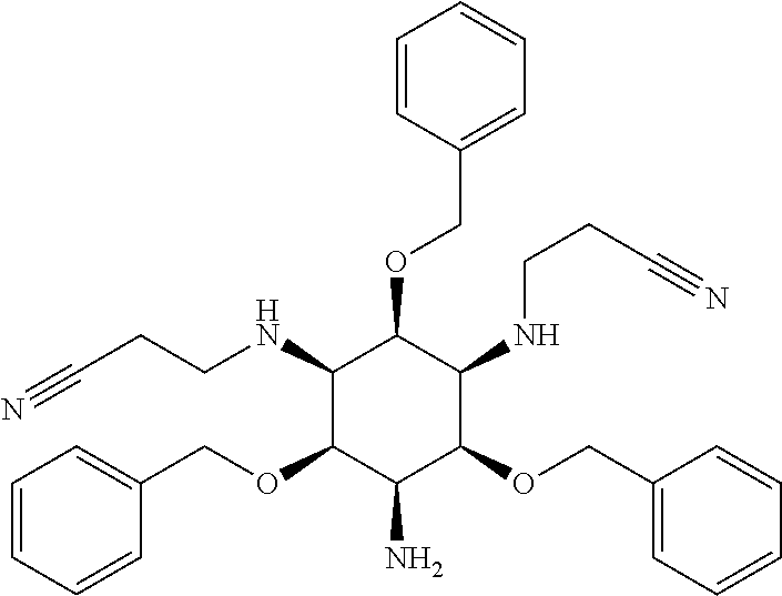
C1(NCCC#N)C(OCC2=CC=CC=C2)C(N)C(OCC2=CC=CC=C2)C(NCCC#N)C1OCC1=CC=CC=C1
